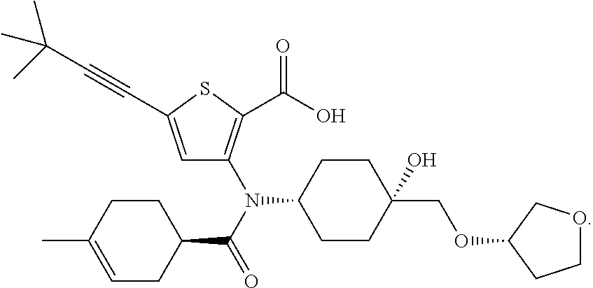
C1OCC(OCC2(O)CCC(N(C(=O)C3CCC(C)=CC3)C3=C(C(O)=O)SC(C#CC(C)(C)C)=C3)CC2)C1
